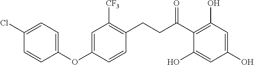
C(C(C1=C(O)C=C(O)C=C1O)=O)CC1=C([CF3])C=C(OC2=CC=C(Cl)C=C2)C=C1
